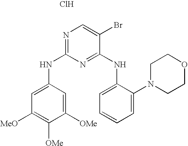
Cl.N1=C(NC2=CC([MeO])=C([OMe])C([OMe])=C2)N=C(NC2=CC=CC=C2N2CCOCC2)C(Br)=C1
